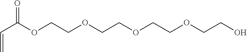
C(C(OCCOCCOCCOCCO)=O)=C
